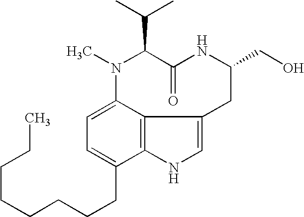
CCCCCCCCC1=CC=C2C3=C1NC=C3CC(CO)NC(=O)C(C(C)C)N2C
